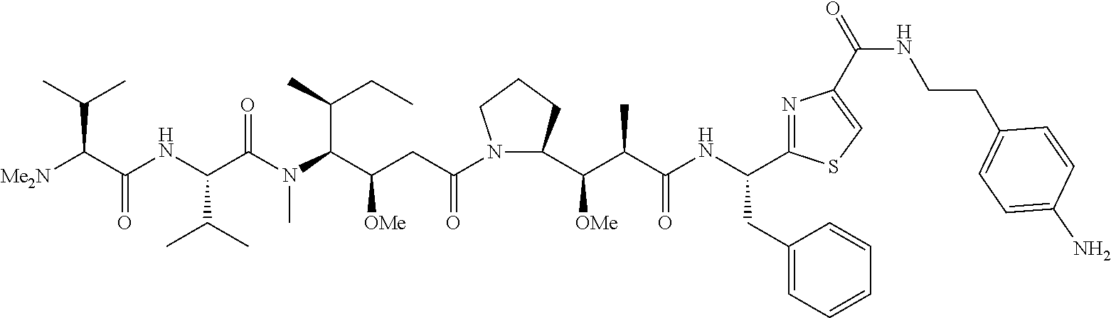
N1(C(CC(C(N(C)C(C(NC(C([Me2N])C(C)C)=O)C(C)C)=O)C(C)CC)[OMe])=O)C(C(C(C(NC(CC2=CC=CC=C2)C2=NC(C(NCCC3=CC=C(N)C=C3)=O)=CS2)=O)C)[OMe])CCC1
